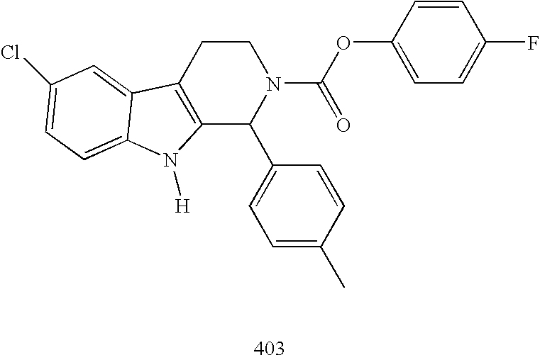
C12=C(CCN(C(OC3=CC=C(F)C=C3)=O)C1C1=CC=C(C)C=C1)C1=CC(Cl)=CC=C1N2[H]
